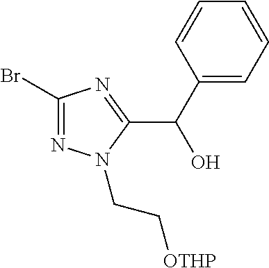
BrC1=NN(CC[OTHP])C(C(C2=CC=CC=C2)O)=N1
